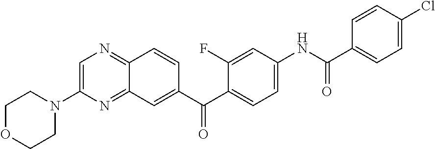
C1=C(N2CCOCC2)N=C2C(=N1)C=CC(C(C1=CC=C(NC(C3=CC=C(Cl)C=C3)=O)C=C1F)=O)=C2
